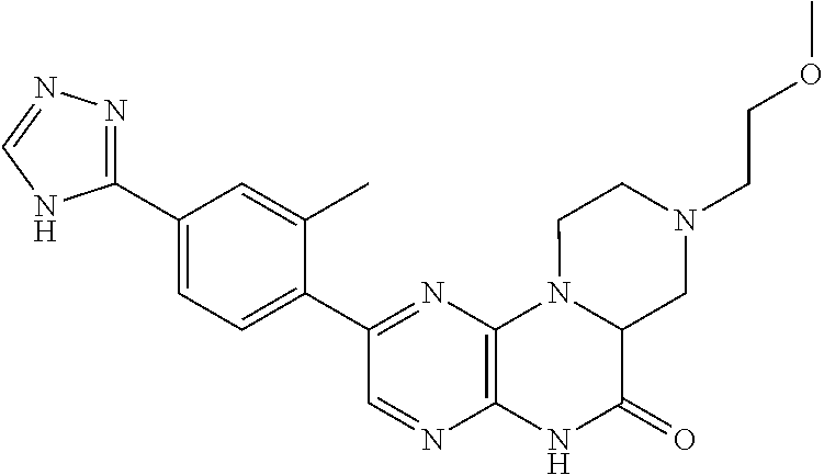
C1(C2=NN=CN2)=CC=C(C2=NC3=C(N=C2)NC(=O)C2N3CCN(CCOC)C2)C(C)=C1
